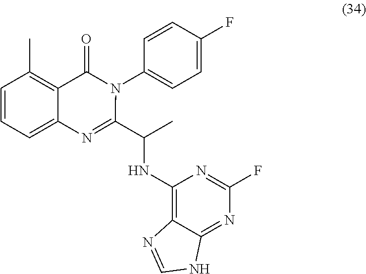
C1=CC=C2C(=C1C)C(=O)N(C1=CC=C(F)C=C1)C(C(C)NC1=C3C(=NC(F)=N1)NC=N3)=N2
